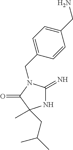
C1=C(CN2C(=N)NC(C)(CC(C)C)C2=O)C=CC(CN)=C1
